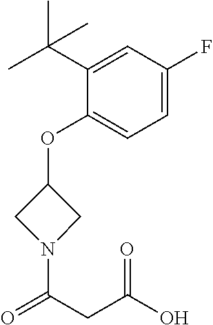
C1(OC2CN(C(=O)CC(O)=O)C2)=CC=C(F)C=C1C(C)(C)C
